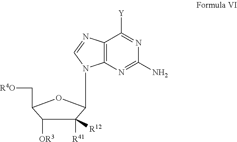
N1=C([Y])C2=C(N=C1N)N(C1C([R41])([R12])C([OR3])C(C[R4O])O1)C=N2
